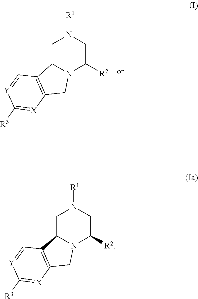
C1C2N(C([R2])CN1[R1])CC1=C2C=[Y]C([R3])=[X]1.C1C2N(C([R2])CN1[R1])CC1=C2C=[Y]C([R3])=[X]1
